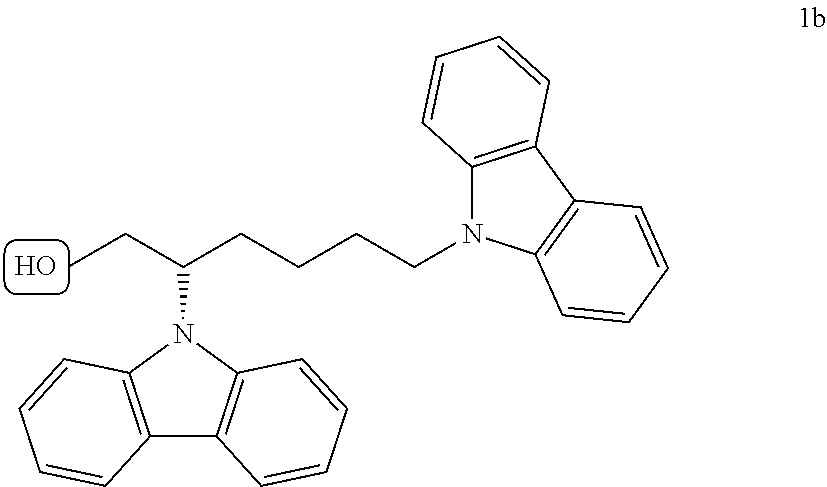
O.C(C(CCCCN1C2=C(C3=C1C=CC=C3)C=CC=C2)N1C2=C(C3=C1C=CC=C3)C=CC=C2)C
